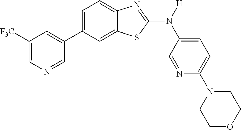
C1([F3C])=CN=CC(C2=CC=C3C(=C2)SC(N([H])C2=CC=C(N4CCOCC4)N=C2)=N3)=C1
